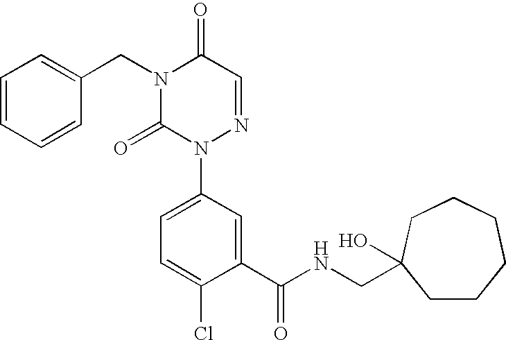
C1(CN2C(=O)N(C3=CC=C(Cl)C(C(NCC4(O)CCCCCC4)=O)=C3)N=CC2=O)=CC=CC=C1
